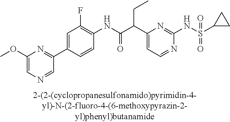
N1=CC=C(C(C(NC2=C(F)C=C(C3=NC(OC)=CN=C3)C=C2)=O)CC)N=C1NS(=O)(=O)C1CC1
